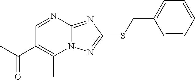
N12C(=NC(SCC3=CC=CC=C3)=N1)N=CC(C(=O)C)=C2C
